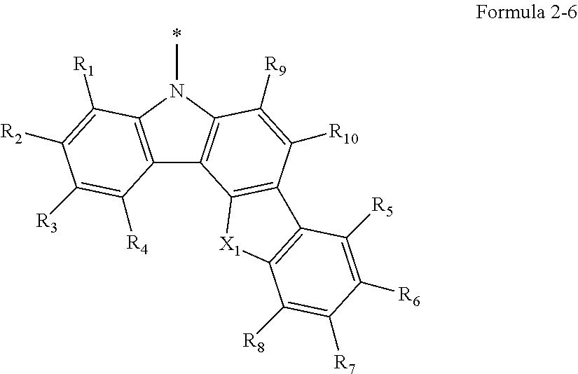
C12=C(N(C)C3=C1C1=C(C([R10])=C3[R9])C3=C([X1]1)C([R8])=C([R7])C([R6])=C3[R5])C([R1])=C([R2])C([R3])=C2[R4]
